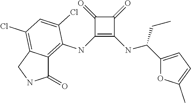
C1(NC2=C3C(=C(Cl)C=C2Cl)CNC3=O)=C(NC(C2=CC=C(C)O2)CC)C(=O)C1=O
